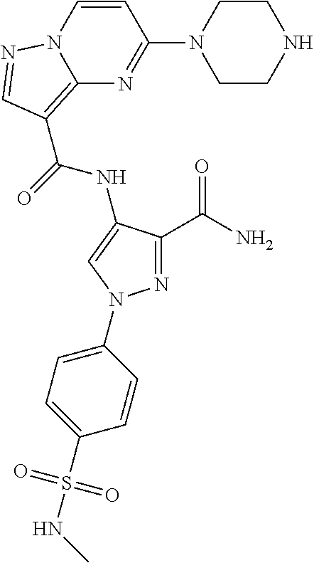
C1CN(C2=NC3=C(C(=O)NC4=CN(C5=CC=C(S(NC)(=O)=O)C=C5)N=C4C(N)=O)C=NN3C=C2)CCN1
